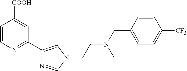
C1=CN=C(C2=CN(CCN(CC3=CC=C([CF3])C=C3)C)C=N2)C=C1[COOH]
